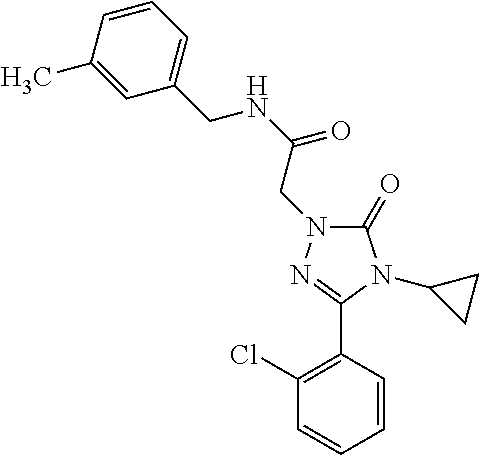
C1(C)=CC(CNC(=O)CN2C(=O)N(C3CC3)C(C3=C(Cl)C=CC=C3)=N2)=CC=C1
